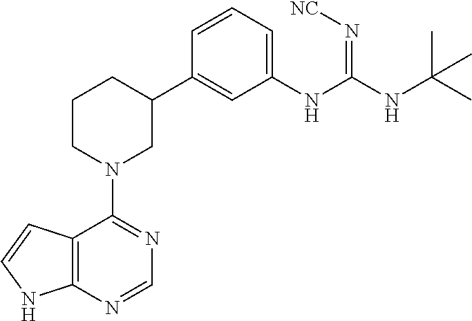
C12=C(N=CN=C1N1CC(C3=CC(NC(NC(C)(C)C)=N[NC])=CC=C3)CCC1)NC=C2
